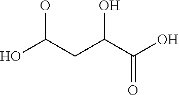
OC(CC(C(O)=O)O)O
